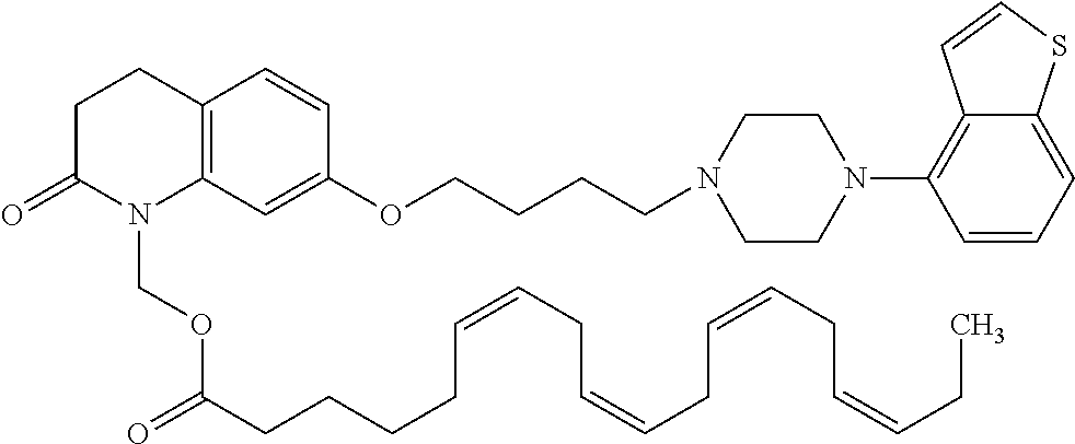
C1C(=O)N(COC(CCCCC=CCC=CCC=CCC=CCC)=O)C2=C(C1)C=CC(OCCCCN1CCN(C3=C4C(=CC=C3)SC=C4)CC1)=C2
